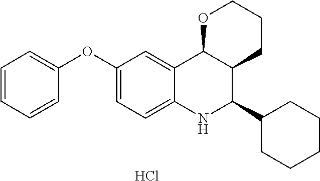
C12=CC(OC3=CC=CC=C3)=CC=C1NC(C1CCCCC1)C1C2OCCC1.Cl
